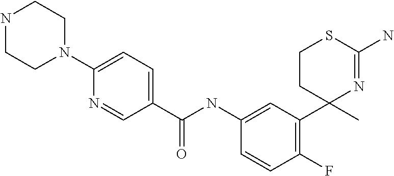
C1=C(NC(C2=CC=C(N3CCNCC3)N=C2)=O)C=CC(F)=C1C1(C)N=C(N)SCC1
